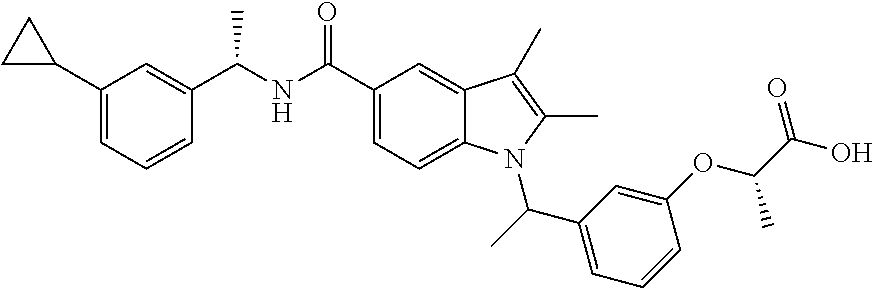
C1(C2CC2)=CC=CC(C(NC(C2=CC=C3C(=C2)C(C)=C(C)N3C(C2=CC=CC(OC(C(O)=O)C)=C2)C)=O)C)=C1
